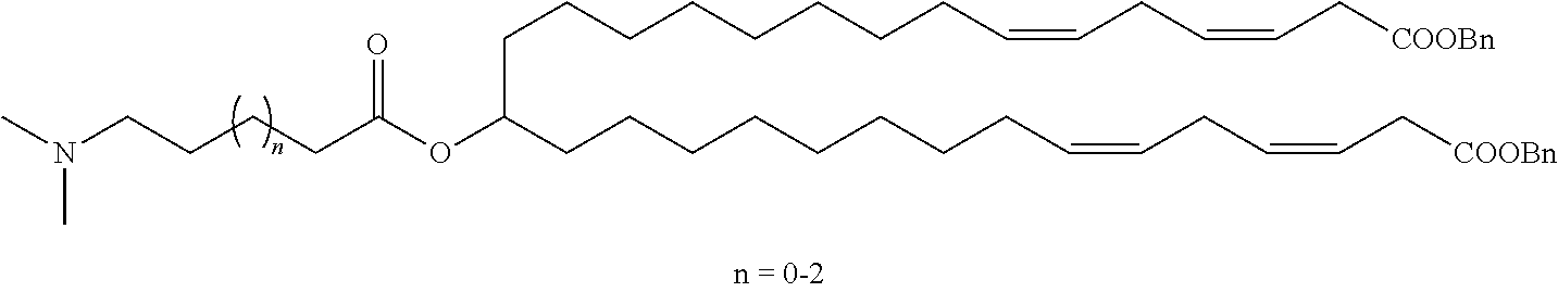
C(CCCCCC=CCC=CC[COOBn])CCC(CCCCCCCCC=CCC=CC[COOBn])OC(CCCCN(C)C)=O
